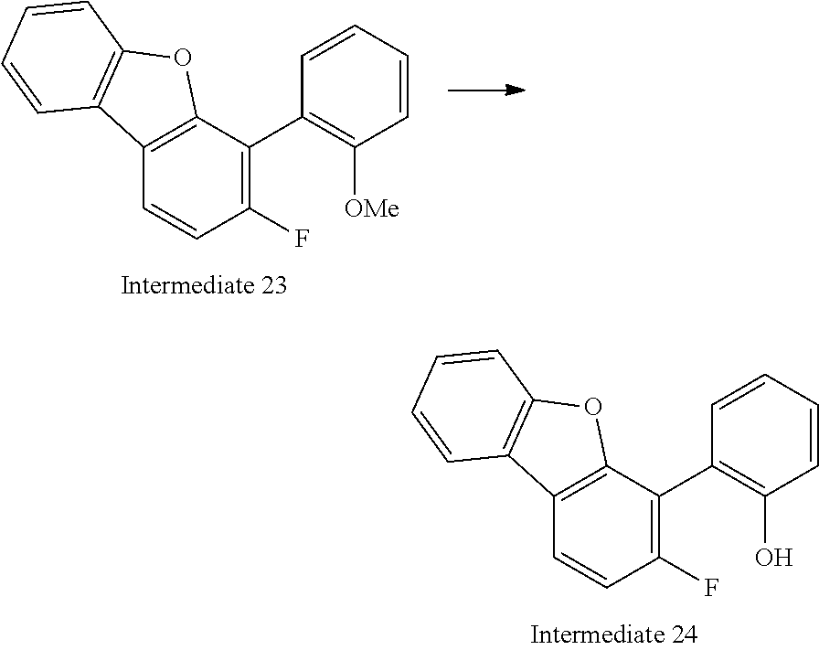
C1(F)=C(C2=C([OMe])C=CC=C2)C2=C(C=C1)C1=C(O2)C=CC=C1.C1(F)=C(C2=C(O)C=CC=C2)C2=C(C=C1)C1=C(O2)C=CC=C1
